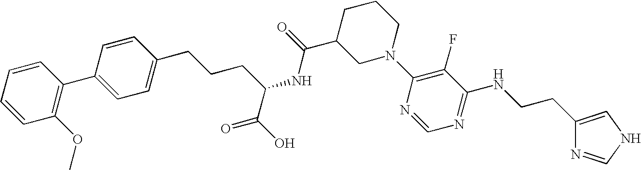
C1N(C2=C(F)C(NCCC3=CNC=N3)=NC=N2)CCCC1C(=O)NC(CCCC1=CC=C(C2=C(OC)C=CC=C2)C=C1)C(O)=O
